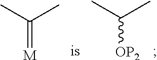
CC(C)=[M].CC(C)[OP2]
